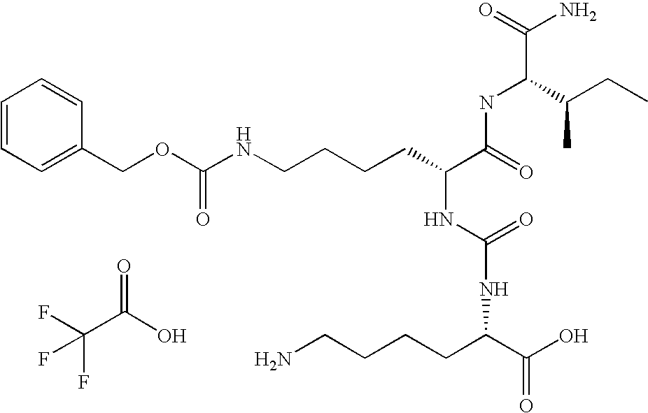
C1=CC=C(COC(NCCCCC(C(=O)NC(C(=O)N)C(CC)C)NC(NC(C(=O)O)CCCCN)=O)=O)C=C1.C(C(O)=O)(F)(F)F
